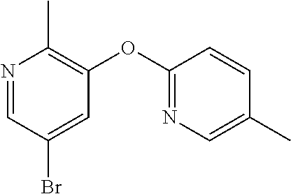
N1=CC(Br)=CC(OC2=NC=C(C)C=C2)=C1C
